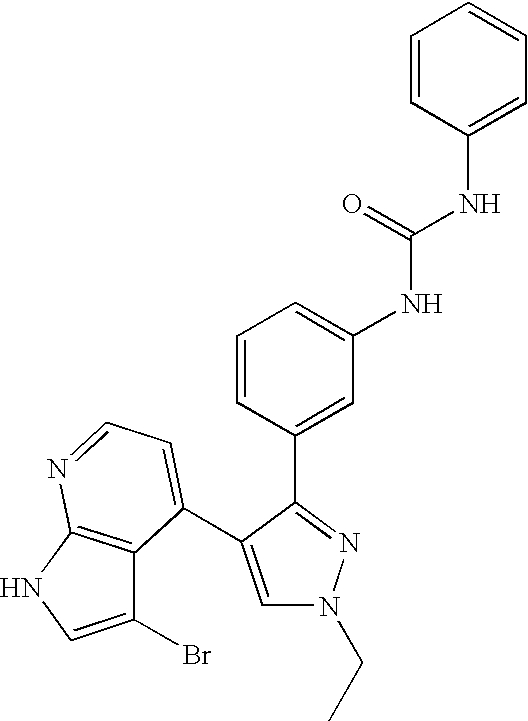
C1(NC(=O)NC2=CC=CC(C3=NN(CC)C=C3C3=CC=NC4=C3C(Br)=CN4)=C2)=CC=CC=C1
